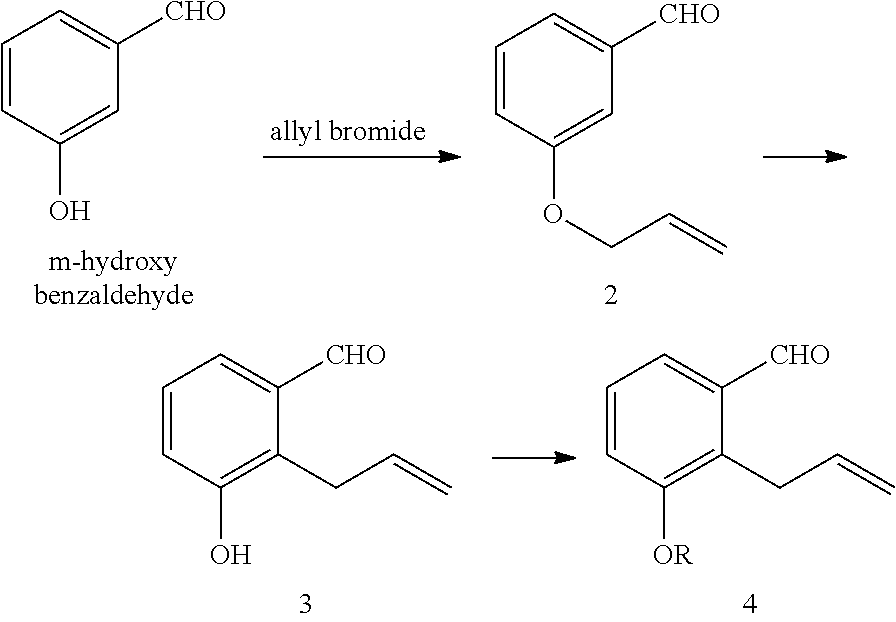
C1=CC(O)=CC([CHO])=C1.C1=CC(OCC=C)=CC([CHO])=C1.C1=CC(O)=C(CC=C)C([CHO])=C1.C1=CC([OR])=C(CC=C)C([CHO])=C1
